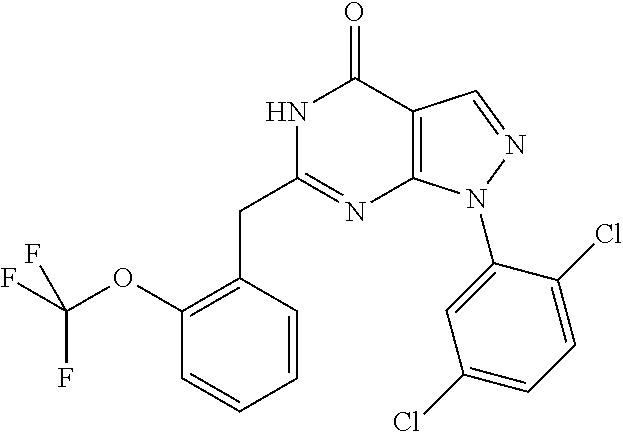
N1C(CC2=C(OC(F)(F)F)C=CC=C2)=NC2=C(C1=O)C=NN2C1=CC(Cl)=CC=C1Cl
